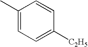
CC1=CC=C([C2H5])C=C1
